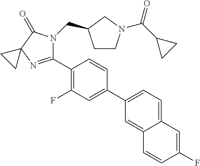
C1(C2=C(F)C=C(C3=CC=C4C(=C3)C=CC(F)=C4)C=C2)=NC2(C(=O)N1CC1CCN(C(C3CC3)=O)C1)CC2
